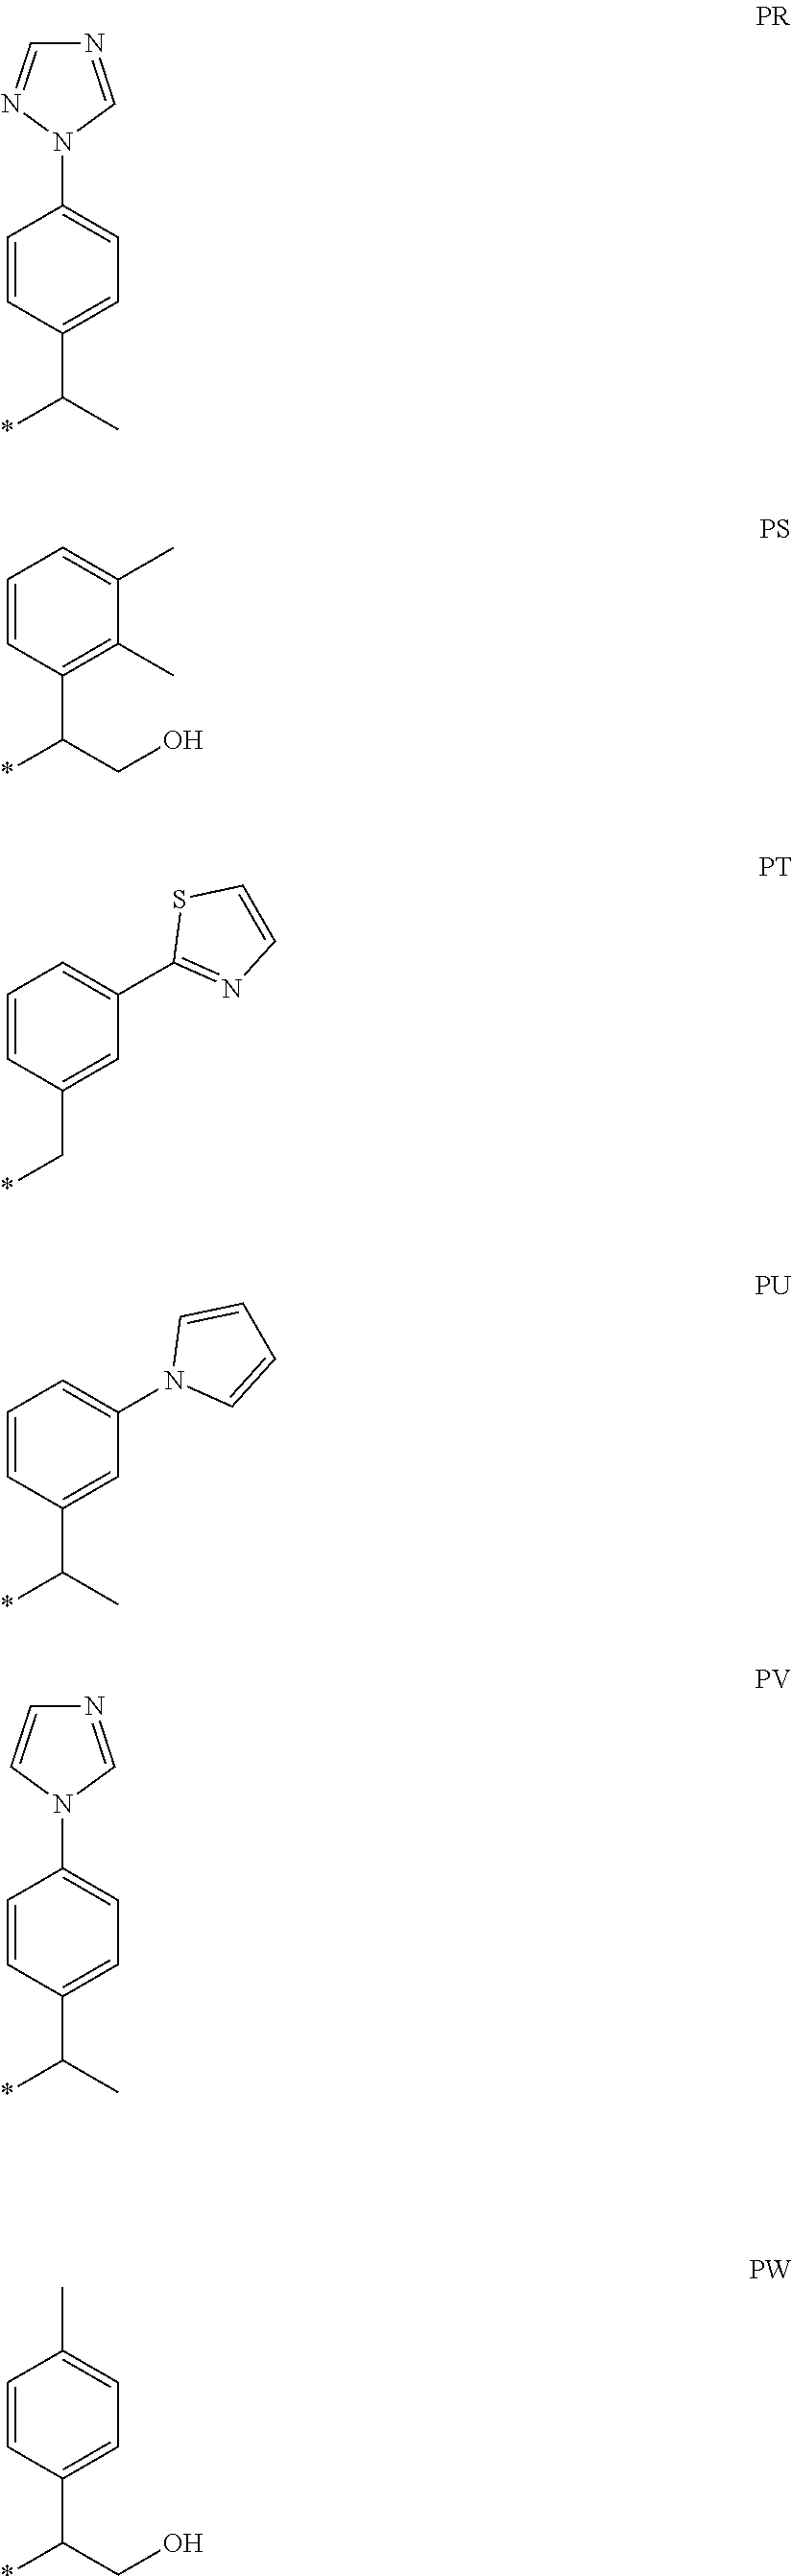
C1=CC(C(*)CO)=CC=C1C.C1=CC(C(*)C)=CC=C1N1C=NC=N1.C1=CC(C(*)CO)=C(C)C(C)=C1.C1=CC(C*)=CC(C2=NC=CS2)=C1.C1=CC(C(*)C)=CC(N2C=CC=C2)=C1.C1=CC(C(*)C)=CC=C1N1C=NC=C1
